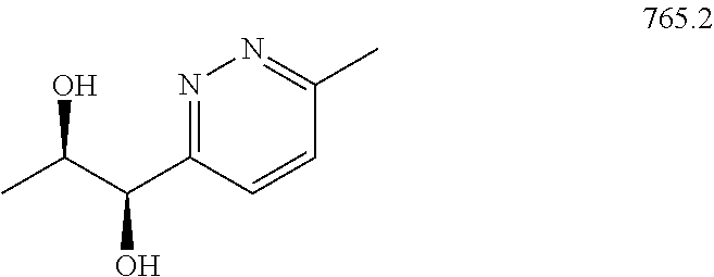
N1=C(C(C(C)O)O)C=CC(C)=N1
